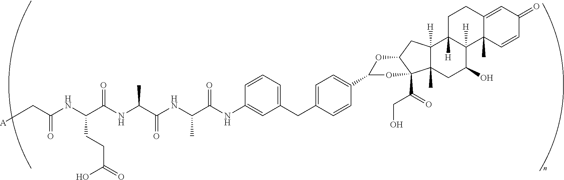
C(C(NC(C(NC(C(NC1=CC(CC2=CC=C(C3OC4C(C(CO)=O)(O3)C3(C)C([H])(C4)C4([H])C([H])(C(O)C3)C3(C)C(=CC(=O)C=C3)CC4)C=C2)=CC=C1)=O)C)=O)C)=O)(NC(C[A])=O)CCC(=O)O
